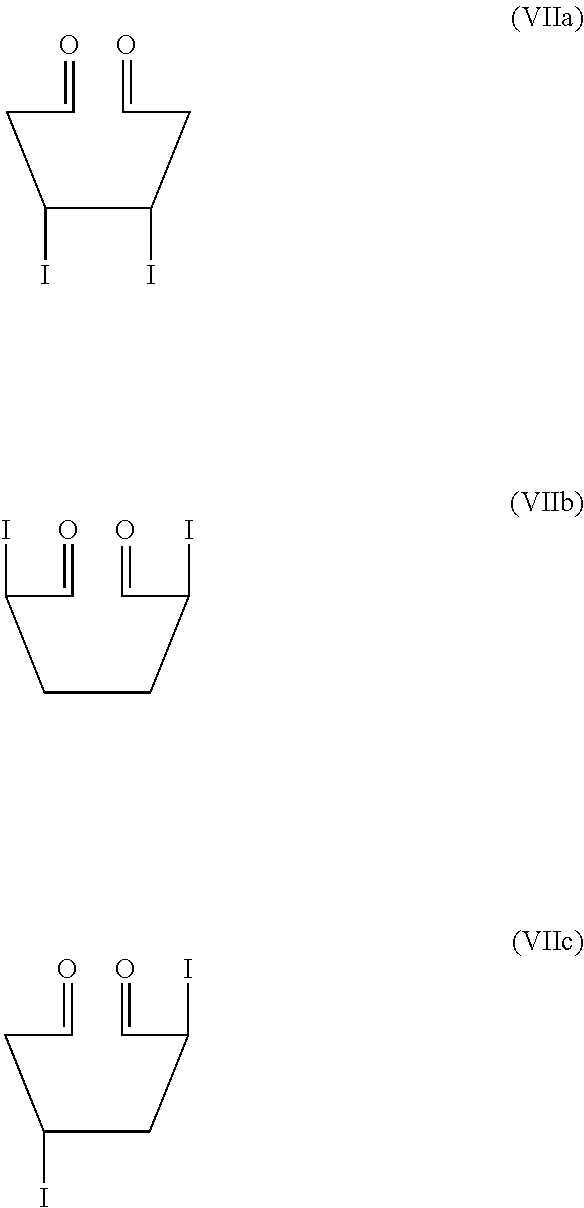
C(CC=O)(C(CC=O)I)I.C(C(C=O)I)CC(C=O)I.C(CC=O)(CC(C=O)I)I
